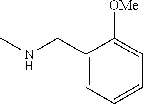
CNCC1=CC=CC=C1[OMe]
